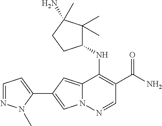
N12C(=CC(C3=CC=NN3C)=C1)C(NC1C(C)(C)C(N)(C)CC1)=C(C(N)=O)C=N2
